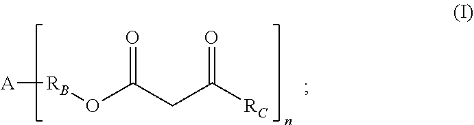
[A][RB]OC(CC([RC])=O)=O
